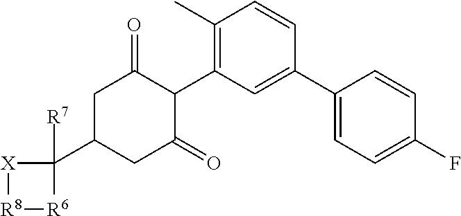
C1C(C2([R7])[X][R8][R6]2)CC(=O)C(C2=C(C)C=CC(C3=CC=C(F)C=C3)=C2)C1=O
